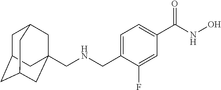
C1C2CC3CC(CNCC4=CC=C(C(NO)=O)C=C4F)(CC1C3)C2
